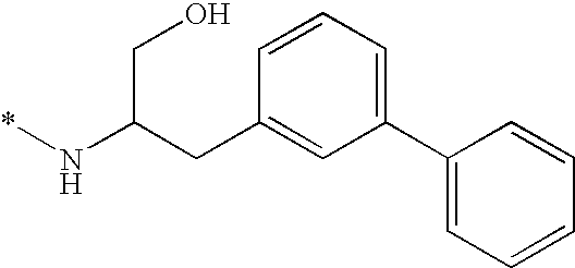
C(C(N*)CO)C1=CC(C2=CC=CC=C2)=CC=C1
